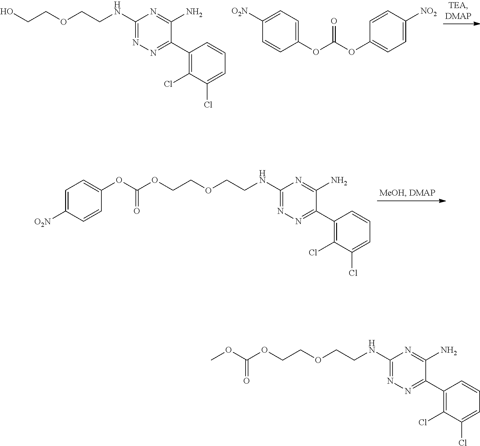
OCCOCCNC1=NN=C(C2=C(Cl)C(Cl)=CC=C2)C(N)=N1.C1([O2N])=CC=C(OC(OC2=CC=C([NO2])C=C2)=O)C=C1.O(CCOCCNC1=NN=C(C2=C(Cl)C(Cl)=CC=C2)C(N)=N1)C(OC1=CC=C([O2N])C=C1)=O.O(CCOCCNC1=NN=C(C2=C(Cl)C(Cl)=CC=C2)C(N)=N1)C(OC)=O
